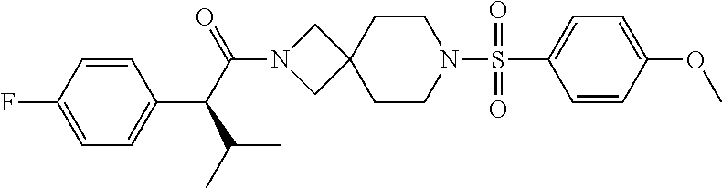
C(N1CC2(C1)CCN(S(C1=CC=C(OC)C=C1)(=O)=O)CC2)(C(C(C)C)C1=CC=C(F)C=C1)=O
